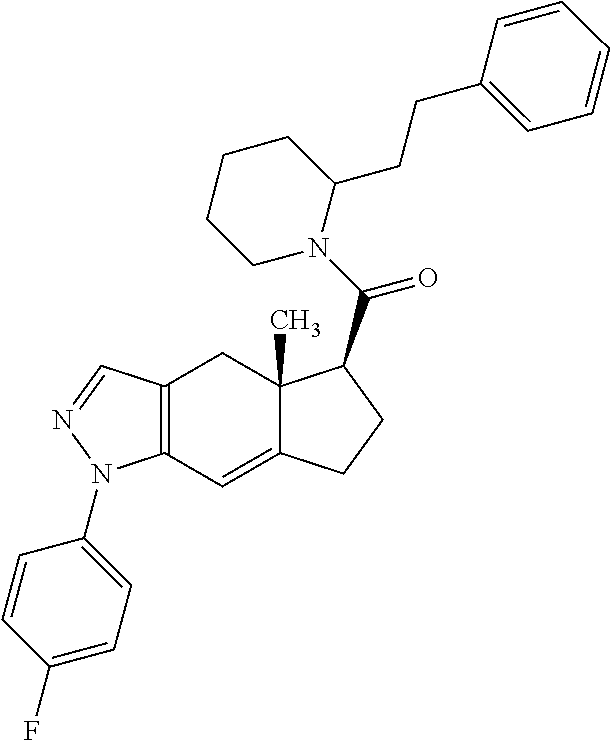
C12=C(C=C3C(C)(C1)C(C(N1C(CCC4=CC=CC=C4)CCCC1)=O)CC3)N(C1=CC=C(F)C=C1)N=C2
